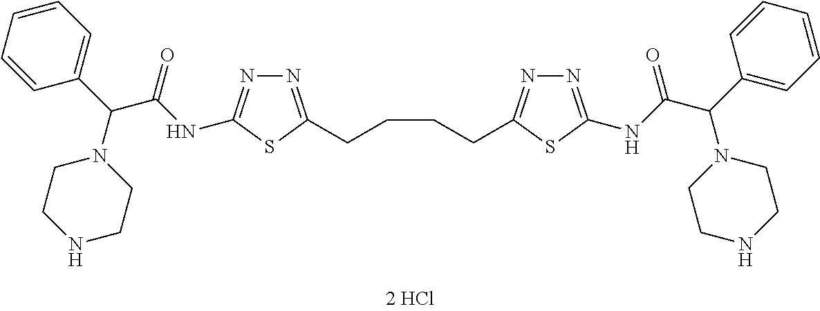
N1=C(CCCCC2=NN=C(NC(C(C3=CC=CC=C3)N3CCNCC3)=O)S2)SC(NC(C(C2=CC=CC=C2)N2CCNCC2)=O)=N1
